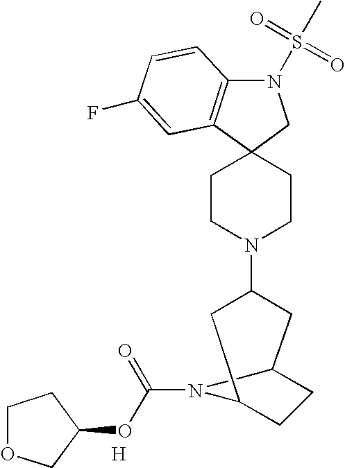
N1(S(C)(=O)=O)C2=C(C3(C1)CCN(C1CC4CCC(C1)N4C(=O)OC1CCOC1)CC3)C=C(F)C=C2.[H]
